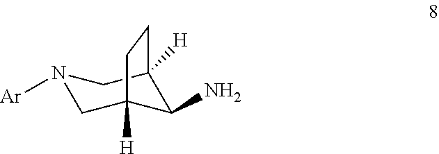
N1([Ar])CC2([H])C(N)C([H])(C1)CC2
